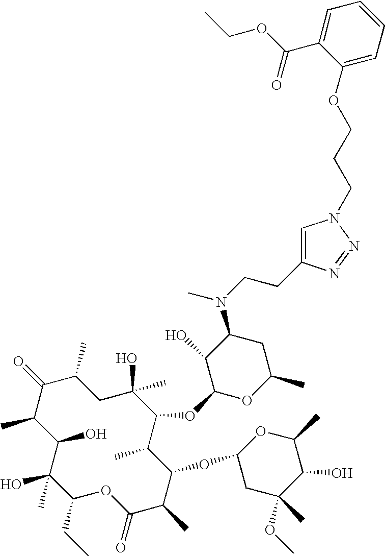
C1(O)C(C)C(=O)C(C)CC(C)(O)C(OC2OC(C)CC(N(CCC3=CN(CCCOC4=CC=CC=C4C(OCC)=O)N=N3)C)C2O)C(C)C(OC2CC(OC)(C)C(O)C(C)O2)C(C)C(=O)OC(CC)C1(O)C
